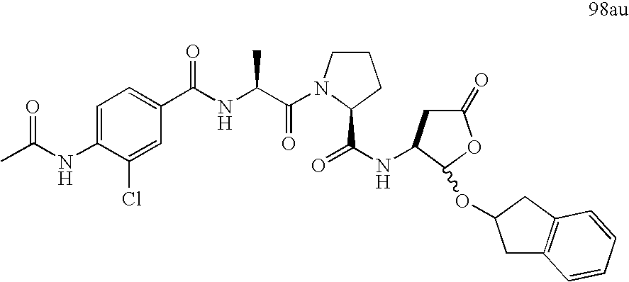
C1=C(NC(C)=O)C(Cl)=CC(C(NC(C(=O)N2CCCC2C(NC2CC(=O)OC2OC2CC3=C(C2)C=CC=C3)=O)C)=O)=C1
